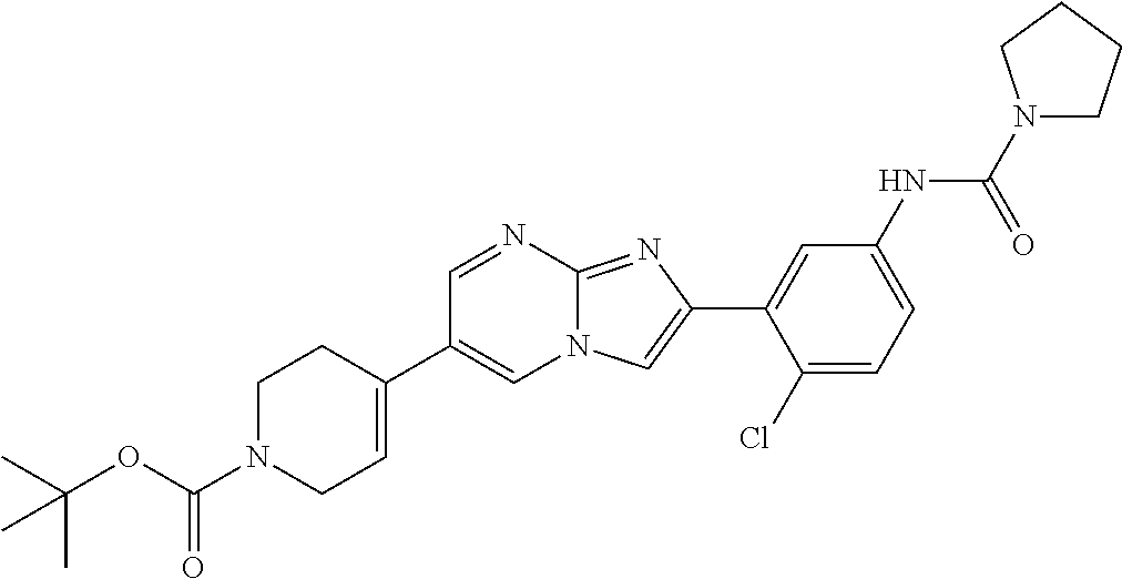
C1=NC2=NC(C3=CC(NC(N4CCCC4)=O)=CC=C3Cl)=CN2C=C1C1=CCN(C(OC(C)(C)C)=O)CC1
